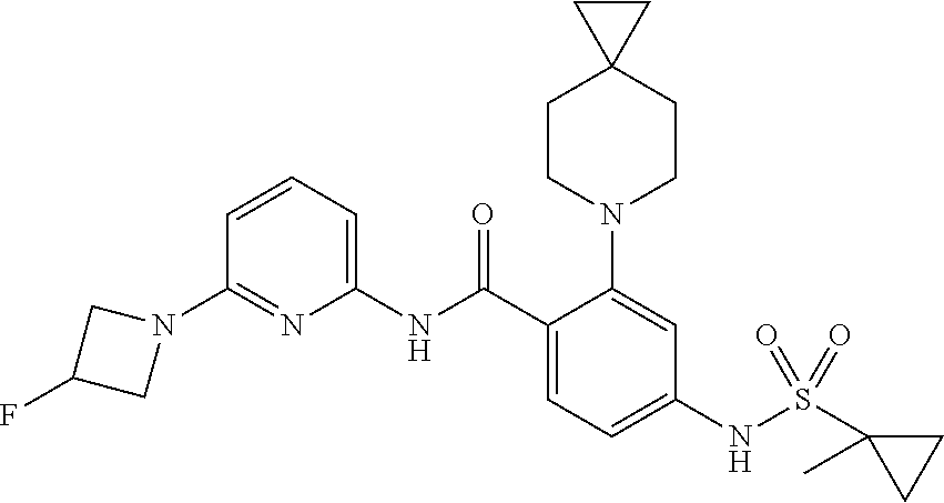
C1(N2CC(F)C2)=NC(NC(C2=CC=C(NS(C3(C)CC3)(=O)=O)C=C2N2CCC3(CC2)CC3)=O)=CC=C1
